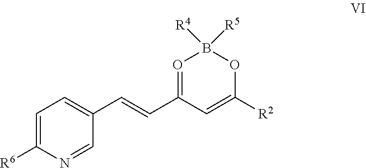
C1=C([R6])N=CC(C=CC2=OB([R4])([R5])OC([R2])=C2)=C1
